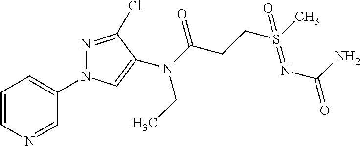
C1=CN=CC(N2N=C(Cl)C(N(C(CCS(C)(=NC(=O)N)=O)=O)CC)=C2)=C1
